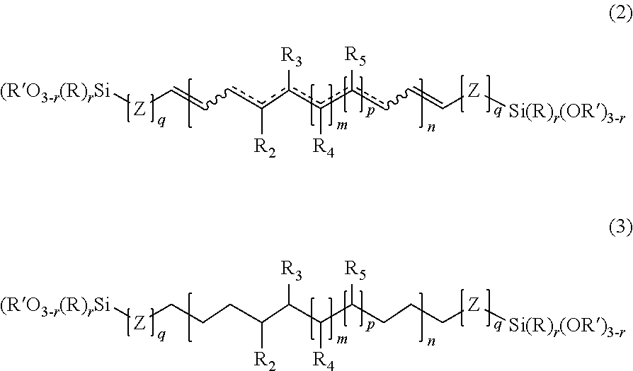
[(RO3-r(R)rSi][Z]C=Ccc(c([R3])c([R4])c(cC=C[Z][Si(R)r(OR)3-r])[R5])[R2].[(RO3-r(R)rSi][Z]CCCC(C([R3])C([R4])C(CCC[Z][Si(R)r(OR)3-r])[R5])[R2]
